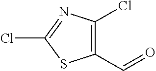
C1(C=O)=C(Cl)N=C(Cl)S1
